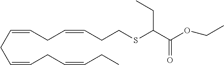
C(=CCC=CCC=CCC)CC=CCCSC(C(OCC)=O)CC
